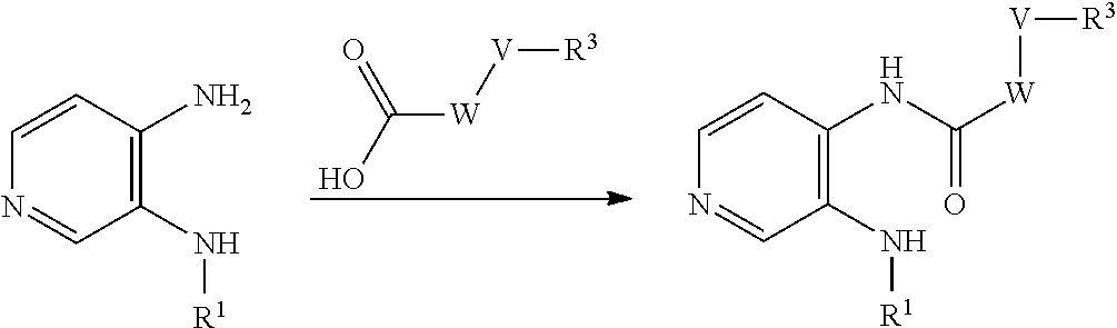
OC([W][V][R3])=O.C1(N[R1])=C(N)C=CN=C1.C1(N[R1])=C(NC([W][V][R3])=O)C=CN=C1
